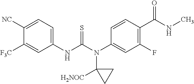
C1([NC])=CC=C(NC(N(C2=CC(F)=C(C(NC)=O)C=C2)C2([H2NOC])CC2)=S)C=C1[F3C]
